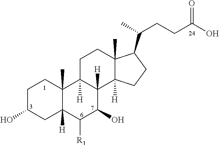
C1C(O)CC2([H])C(C)(C1)C1([H])C([H])(C(O)C2[R1])C2([H])C(C)(CC1)C(C(C)CCC(O)=O)CC2
